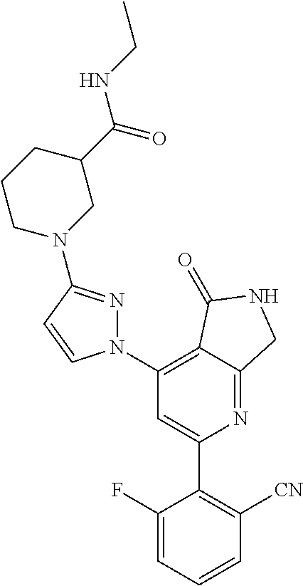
C1(C2=C([CN])C=CC=C2F)=CC(N2N=C(N3CC(C(=O)NCC)CCC3)C=C2)=C2C(=N1)CNC2=O
